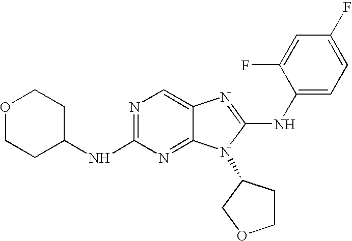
N1=C(NC2CCOCC2)N=C2C(=C1)N=C(NC1=CC=C(F)C=C1F)N2C1CCOC1
